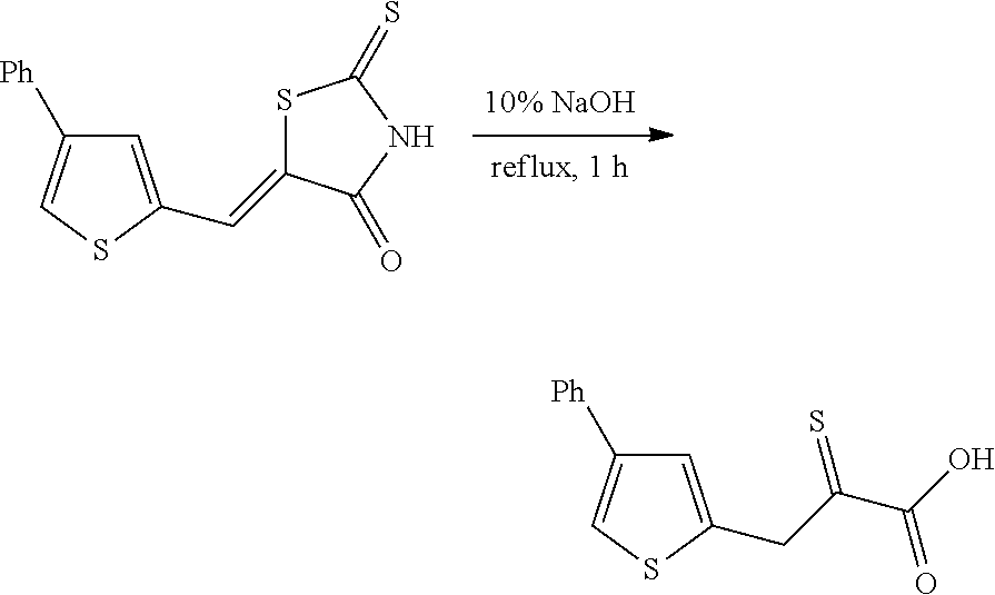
C1=C(C=C2SC(=S)NC2=O)SC=C1[Ph].C1=C(CC(C(O)=O)=S)SC=C1[Ph]
